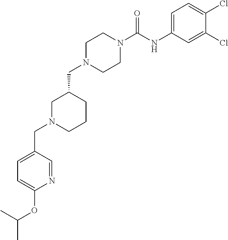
C1N(CC2CN(CC3=CC=C(OC(C)C)N=C3)CCC2)CCN(C(NC2=CC=C(Cl)C(Cl)=C2)=O)C1
